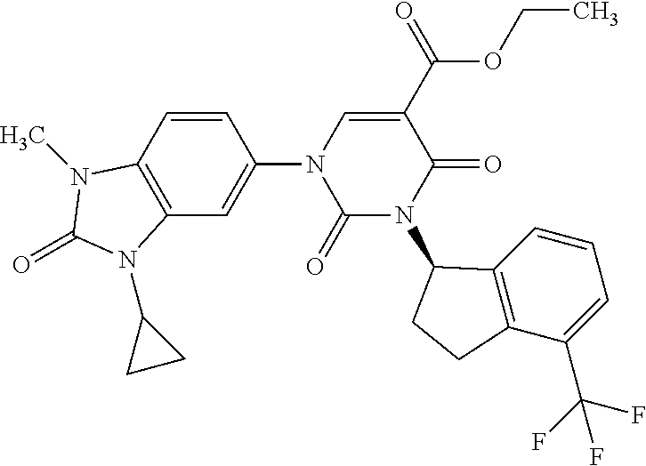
C1=CC(N2C(=O)N(C3C4=C(C(C(F)(F)F)=CC=C4)CC3)C(=O)C(C(OCC)=O)=C2)=CC2=C1N(C)C(=O)N2C1CC1
